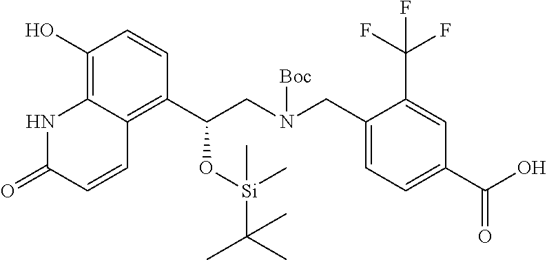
C1(O)=C2C(=C(C(CN(CC3=CC=C(C(O)=O)C=C3C(F)(F)F)[Boc])O[Si](C(C)(C)C)(C)C)C=C1)C=CC(=O)N2
